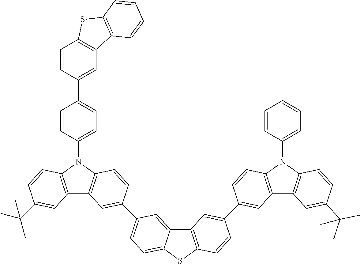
C12=C(N(C3=CC=C(C4=CC5=C(C=C4)SC4=C5C=CC=C4)C=C3)C3=C1C=C(C1=CC=C4C(=C1)C1=C(S4)C=CC(C4=CC5=C(N(C6=CC=CC=C6)C6=C5C=C(C(C)(C)C)C=C6)C=C4)=C1)C=C3)C=CC(C(C)(C)C)=C2
